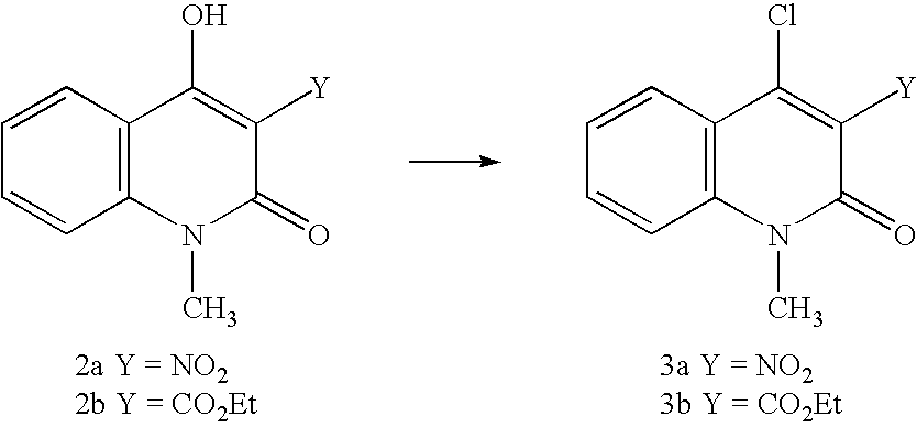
C1=CC2=C(C=C1)N(C)C(=O)C([Y])=C2O.C1=CC2=C(C=C1)N(C)C(=O)C([Y])=C2Cl
